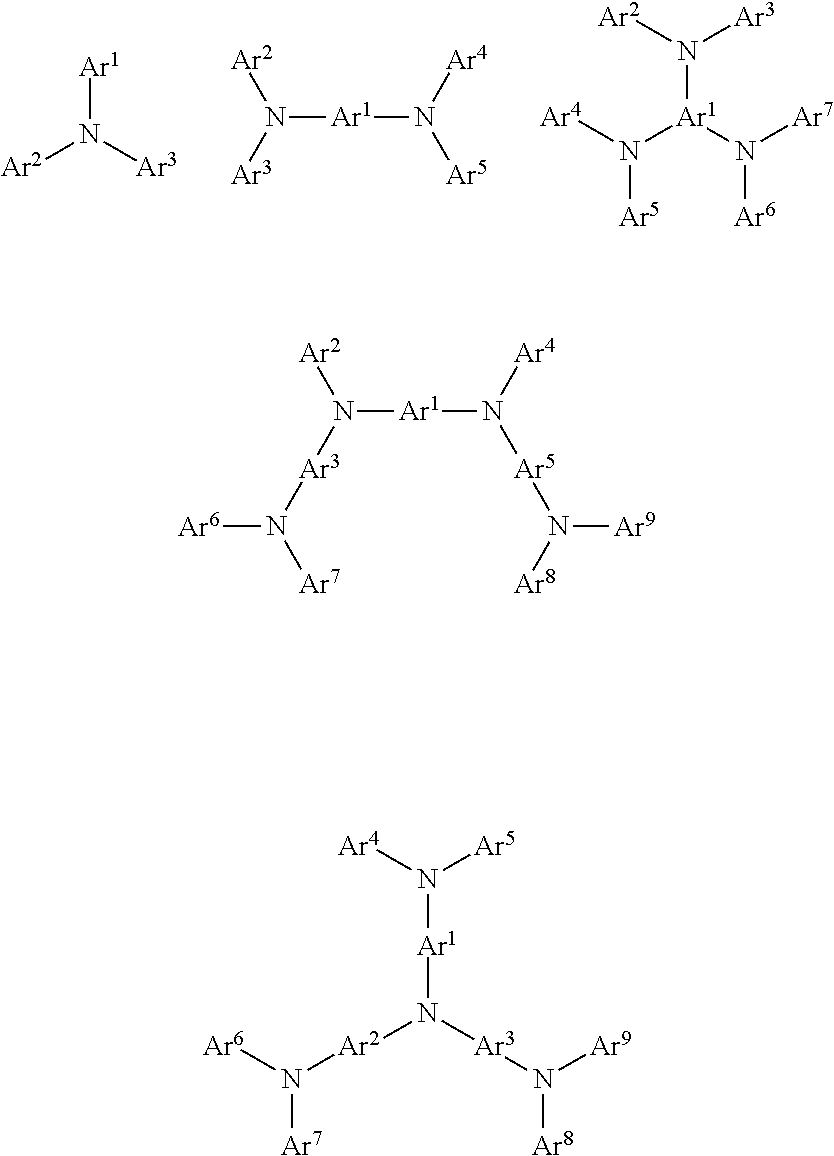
[Ar2]N([Ar3])[Ar1].N([Ar1]N([Ar5])[Ar4])([Ar3])[Ar2].[Ar4]N([Ar1](N([Ar2])[Ar3])N([Ar7])[Ar6])[Ar5].N([Ar1]N([Ar5]N([Ar9])[Ar8])[Ar4])([Ar3]N([Ar6])[Ar7])[Ar2].N([Ar5])([Ar4])[Ar1]N([Ar2]N([Ar6])[Ar7])[Ar3]N([Ar8])[Ar9]
